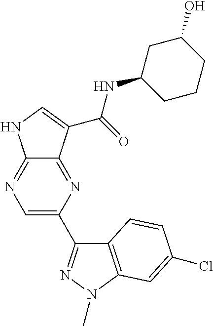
C12=NC=C(C3=NN(C)C4=C3C=CC(Cl)=C4)N=C1C(C(=O)NC1CCCC(O)C1)=CN2
